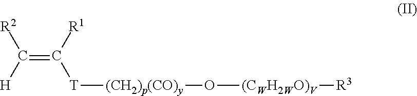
C(=C([R1])[T][(CH2)p(CO)y]O[(CWH2WO)V][R3])([H])[R2]
